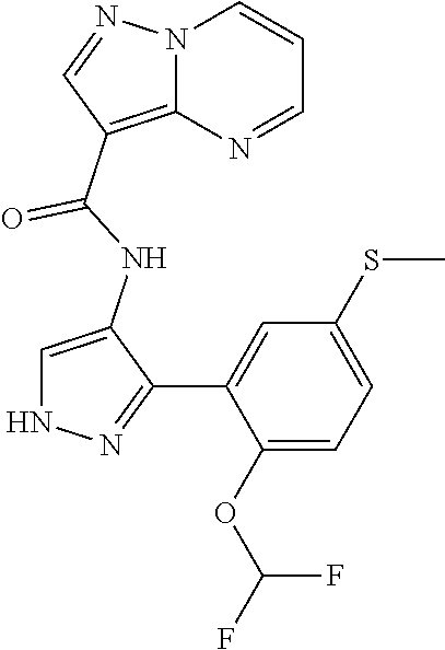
N12C(=C(C(NC3=CNN=C3C3=CC(SC)=CC=C3OC(F)F)=O)C=N1)N=CC=C2
